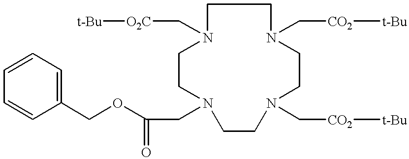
C1CN(C[O2C][t-Bu])CCN(CC(OCC2=CC=CC=C2)=O)CCN(C[CO2][t-Bu])CCN1C[CO2][t-Bu]
